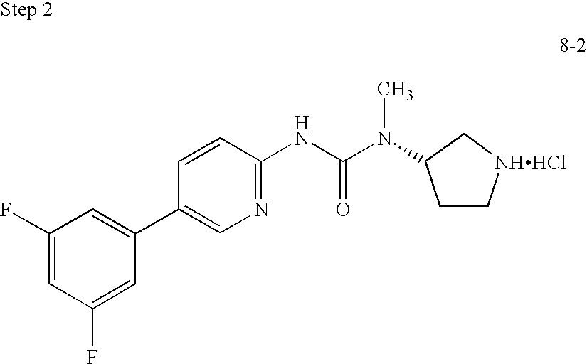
C1(C2=CC(F)=CC(F)=C2)=CN=C(NC(N(C)C2CC[NHHCl]C2)=O)C=C1
